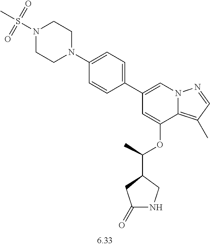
C1(C2=CC=C(N3CCN(S(C)(=O)=O)CC3)C=C2)=CN2C(=C(C)C=N2)C(OC(C2CC(=O)NC2)C)=C1
